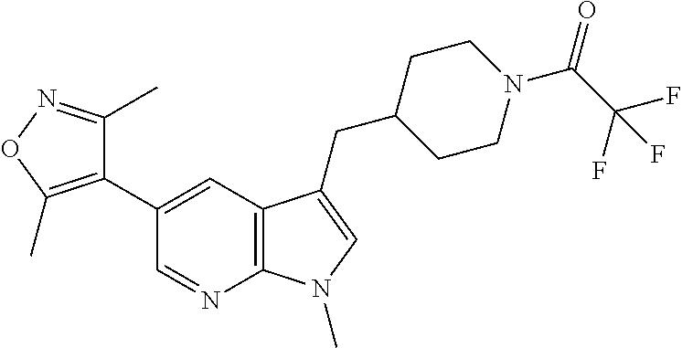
C1(C2=CC3=C(N=C2)N(C)C=C3CC2CCN(C(C(F)(F)F)=O)CC2)=C(C)ON=C1C
